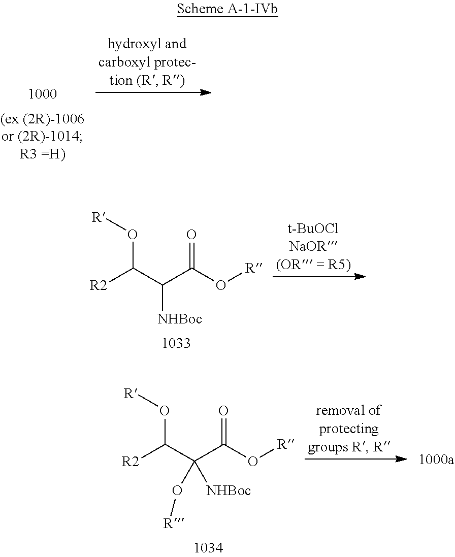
[R2]C(C(C(O[R])=O)[NHBoc])O[R].[R2]C(C(C(O[R])=O)([NHBoc])O[R])O[R]
